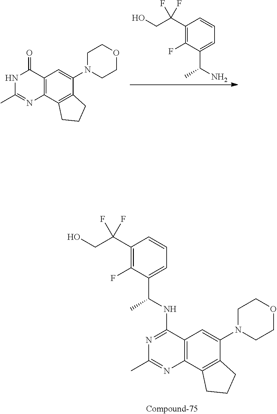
C12=C(C3=C(C(N4CCOCC4)=C1)CCC3)N=C(C)NC2=O.C1(C(CO)(F)F)=C(F)C(C(N)C)=CC=C1.C1(C(CO)(F)F)=C(F)C(C(C)NC2=NC(C)=NC3=C2C=C(N2CCOCC2)C2=C3CCC2)=CC=C1
